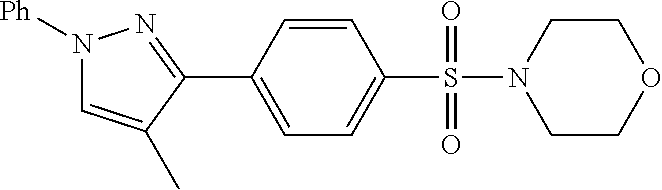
C1(C2=CC=C(S(N3CCOCC3)(=O)=O)C=C2)=NN([Ph])C=C1C
